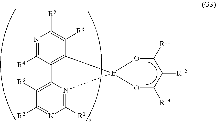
N1=C([R4])C2=C(C([R6])=C1[R5])[Ir]1(N3=C([R1])N=C([R2])C([R3])=C23)OC([R13])C([R12])C([R11])O1
